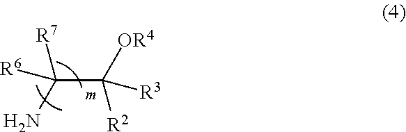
C(C([OR4])([R2])[R3])(N)([R7])[R6]
